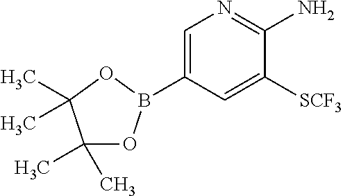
C1=C(B2OC(C)(C)C(C)(C)O2)C=C([SCF3])C(N)=N1
